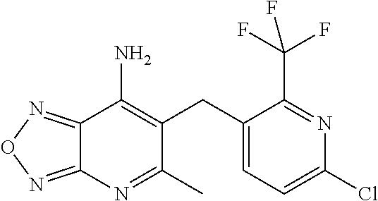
C12=NON=C1N=C(C)C(CC1=CC=C(Cl)N=C1C(F)(F)F)=C2N
